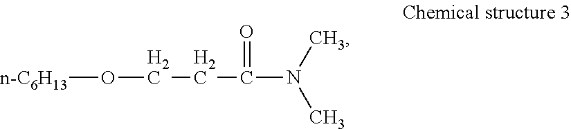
[n-C6H13]OCCC(N(C)C)=O
